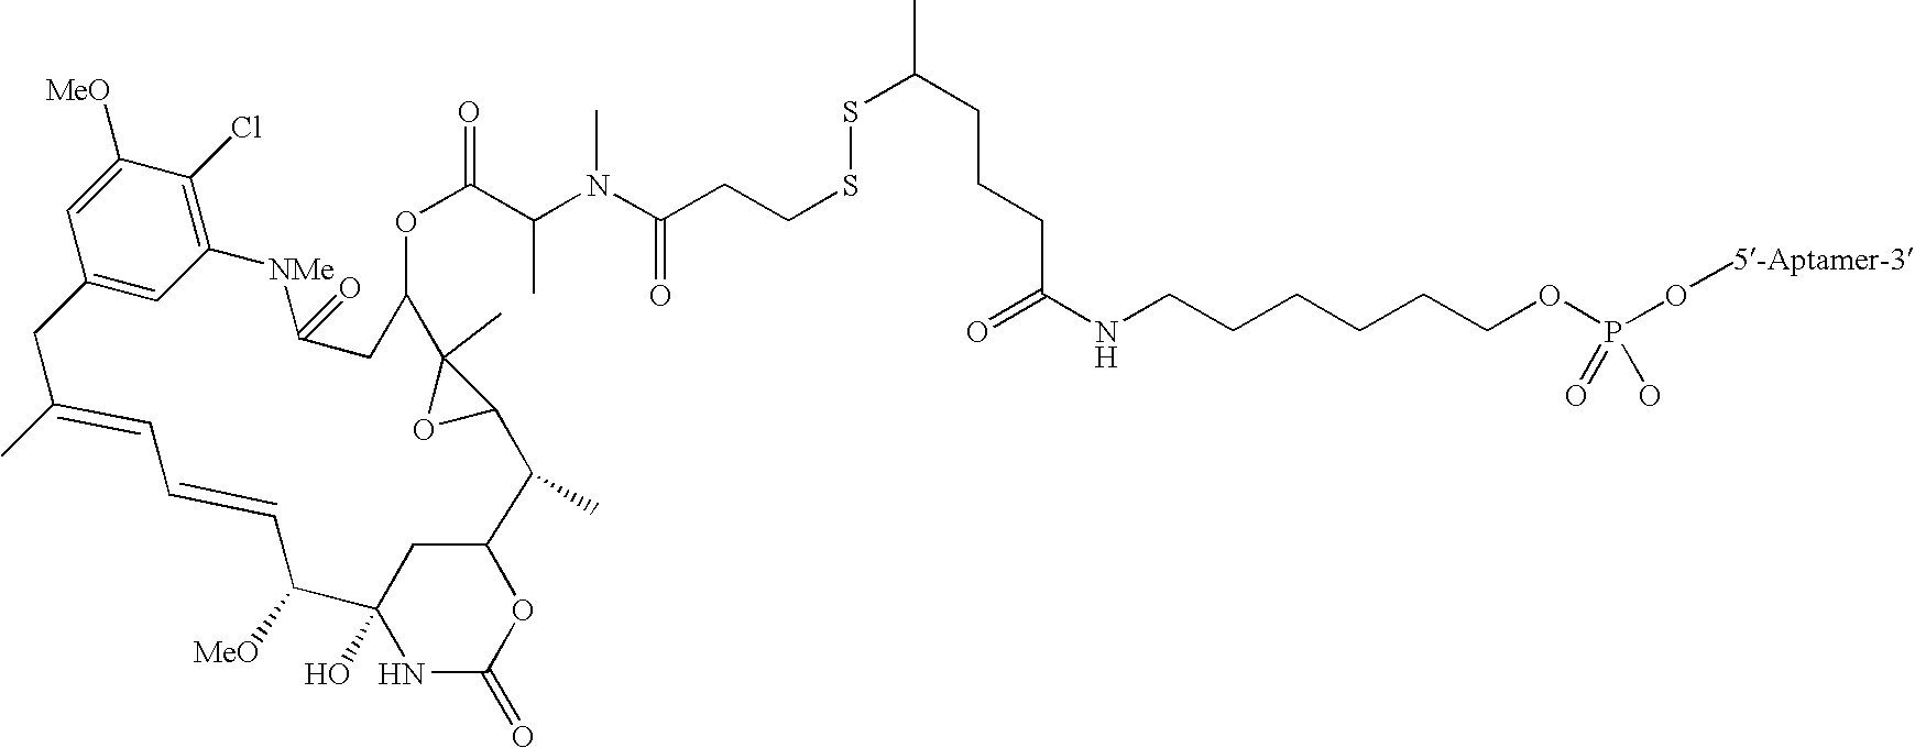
O(C(C(N(C(CCSSC(C)CCCC(NCCCCCCOP(O[5-Aptamer-3])(=O)O)=O)=O)C)C)=O)C1C2(C)C(O2)C(C)C2CC(O)(C([MeO])C=CC=C(C)CC3=CC(=C(Cl)C([MeO])=C3)[NMe]C(=O)C1)NC(=O)O2
